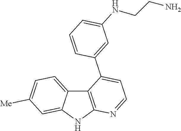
C12=C(NC3=CC([Me])=CC=C13)N=CC=C2C1=CC(NCCN)=CC=C1
